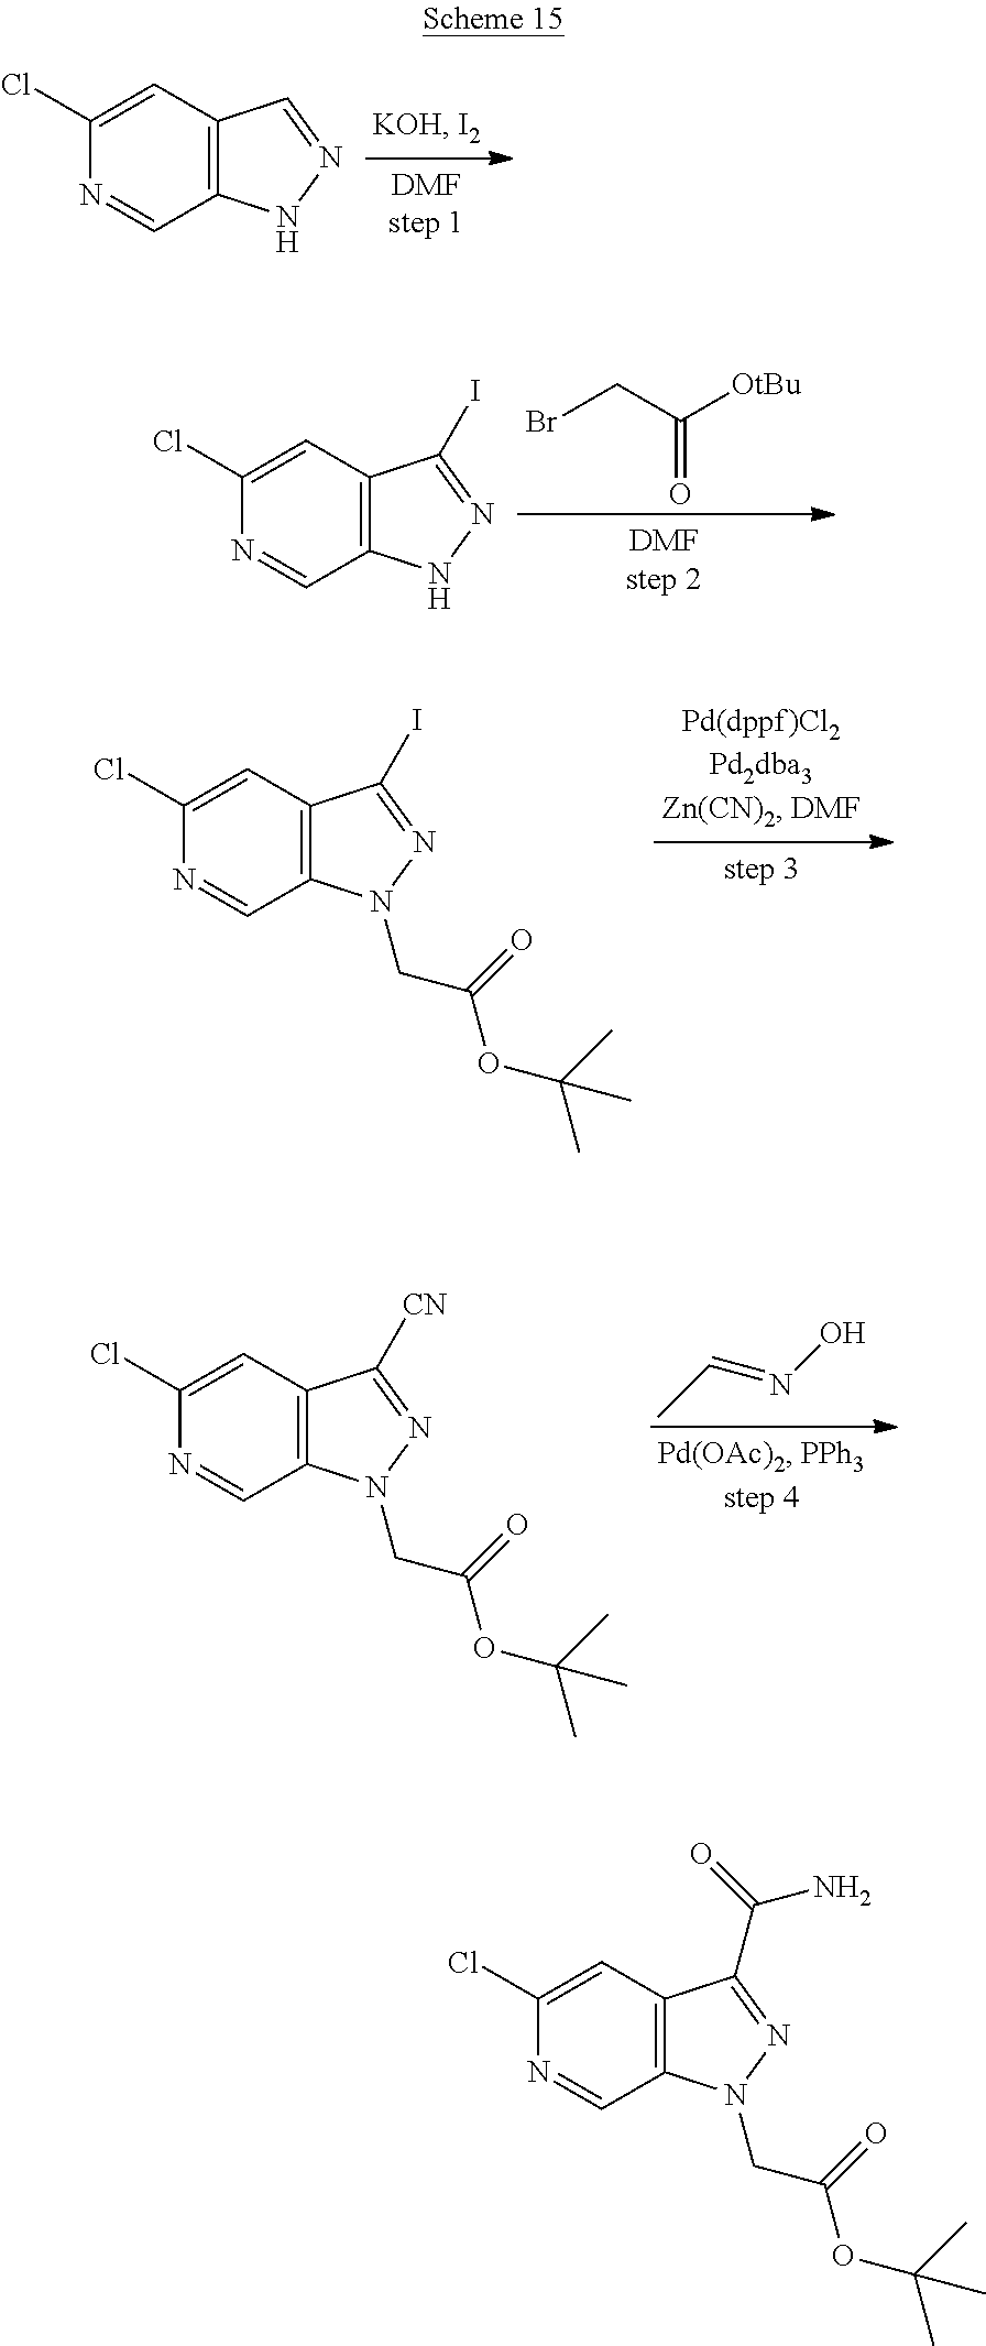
C12=C(C=C(Cl)N=C1)C=NN2.C12=C(C=C(Cl)N=C1)C(I)=NN2.O=C(CBr)[OtBu].C12=C(C=C(Cl)N=C1)C(I)=NN2CC(OC(C)(C)C)=O.C12=C(C=C(Cl)N=C1)C([CN])=NN2CC(OC(C)(C)C)=O.CC=NO.C12=C(C=C(Cl)N=C1)C(C(=O)N)=NN2CC(OC(C)(C)C)=O
